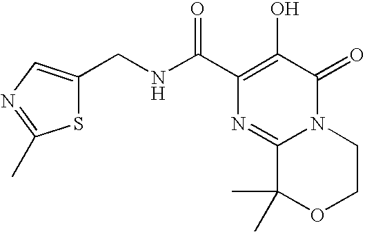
S1C(CNC(C2=C(O)C(=O)N3C(=N2)C(C)(C)OCC3)=O)=CN=C1C
